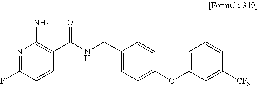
N1=C(F)C=CC(C(NCC2=CC=C(OC3=CC=CC([CF3])=C3)C=C2)=O)=C1N
